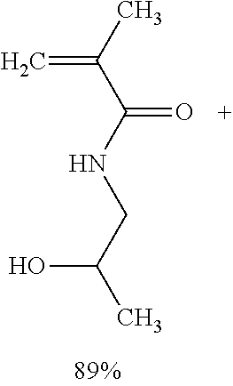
CC(C(NCC(C)O)=O)=C
